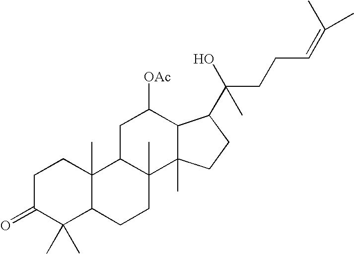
C1C(=O)C(C)(C)C2C(C)(C1)C1C(C)(CC2)C2(C)C(C([OAc])C1)C(C(O)(CCC=C(C)C)C)CC2
